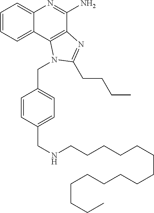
C1=CC=C2C(=C1)N=C(N)C1=C2N(CC2=CC=C(CNCCCCCCCCCCCCCCC)C=C2)C(CCCC)=N1
